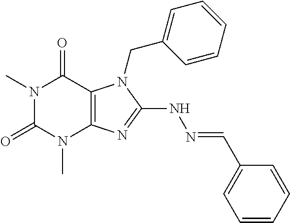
N1(C)C(=O)N(C)C2=C(C1=O)N(CC1=CC=CC=C1)C(NN=CC1=CC=CC=C1)=N2
